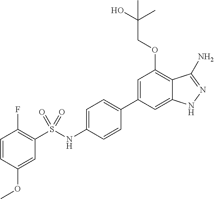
C1=CC(OC)=CC(S(NC2=CC=C(C3=CC(OCC(O)(C)C)=C4C(=C3)NN=C4N)C=C2)(=O)=O)=C1F
